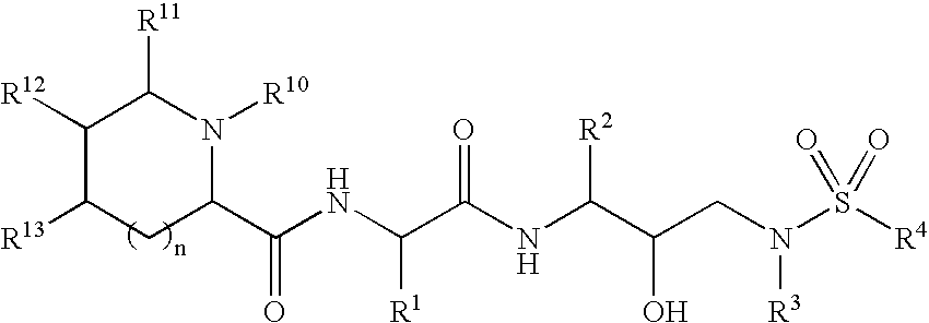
C1([R12])C([R13])CC(C(NC(C(NC(C(CN(S([R4])(=O)=O)[R3])O)[R2])=O)[R1])=O)N([R10])C1[R11]
